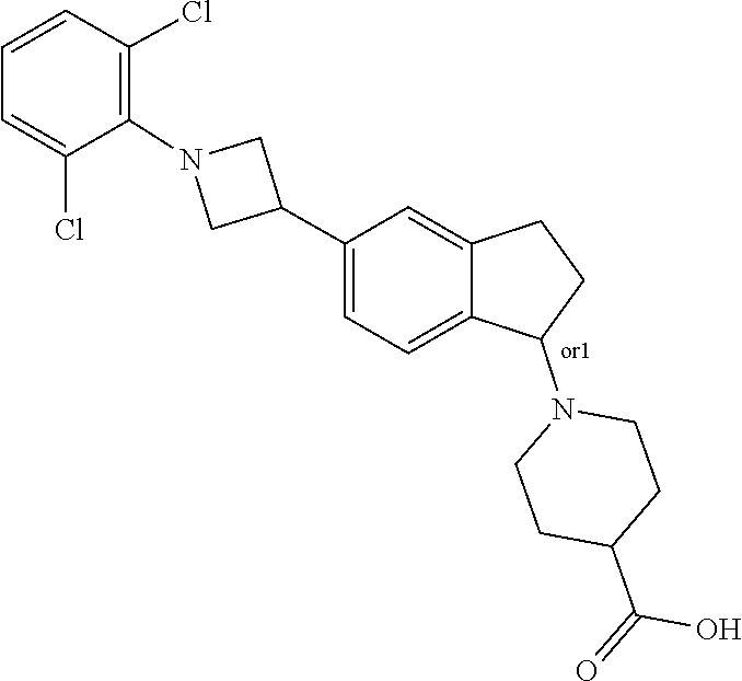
C(=O)(C1CCN(C2CCC3=CC(C4CN(C5=C(Cl)C=CC=C5Cl)C4)=CC=C32)CC1)O
